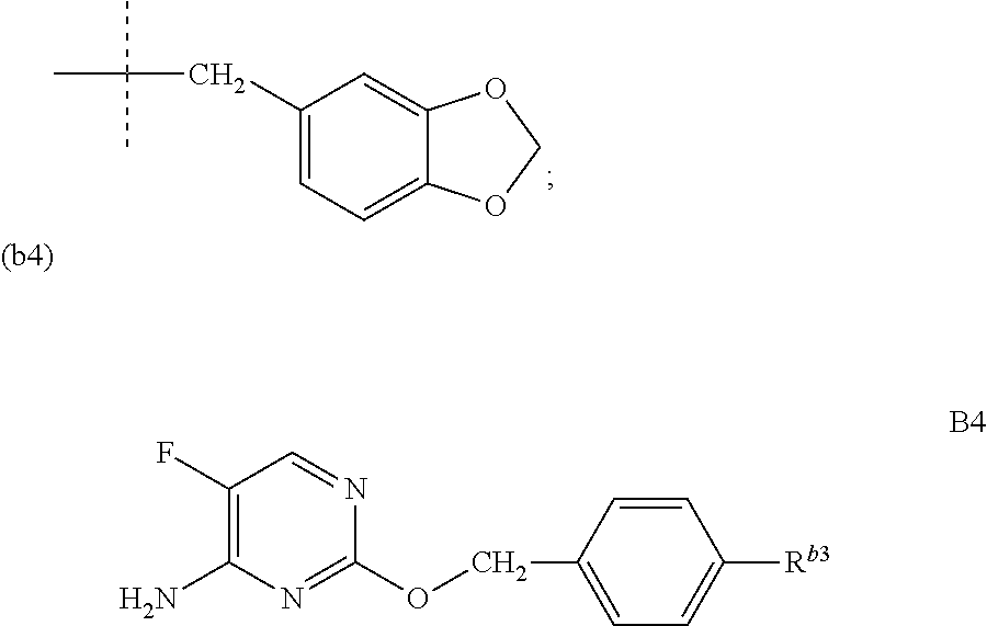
C1(CC(C)(C)C)=CC=C2C(=C1)OCO2.C1(F)=C(N)N=C(OCC2=CC=C([Rb3])C=C2)N=C1
